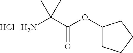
NC(C(OC1CCCC1)=O)(C)C.Cl
